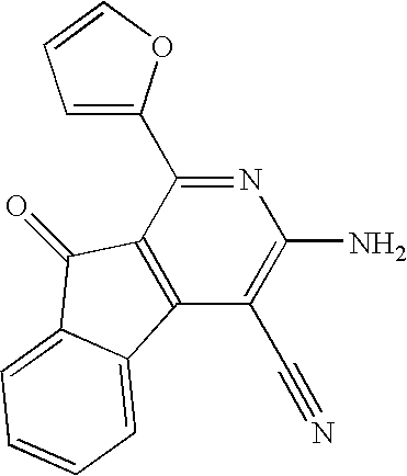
C12=C(C(C3=CC=CO3)=NC(N)=C1C#N)C(=O)C1=CC=CC=C21
